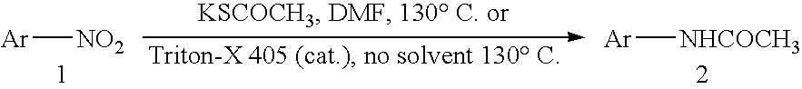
[Ar][NO2].[Ar][NHCOCH3]
